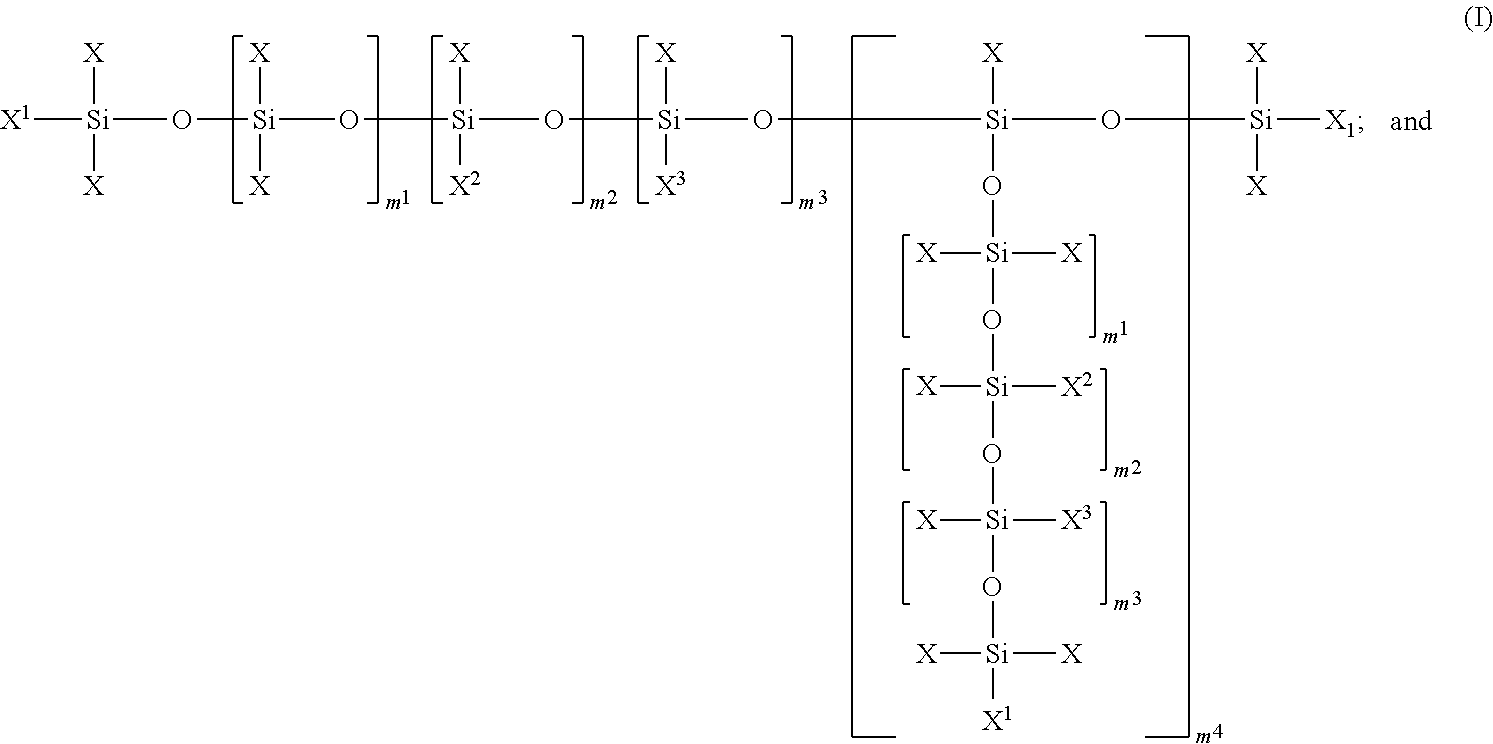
[X1][Si]([X])([X])O[Si]([X])([X])O[Si]([X])([X2])O[Si]([X])([X3])O[Si]([X])(O[Si]([X])([X])O[Si]([X])([X2])O[Si]([X])([X3])O[Si]([X])([X])[X1])O[Si]([X])([X])[X1]
